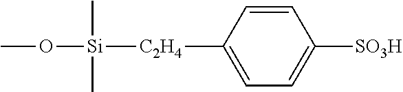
C1=CC([C2H4][Si](OC)(C)C)=CC=C1[SO3H]
